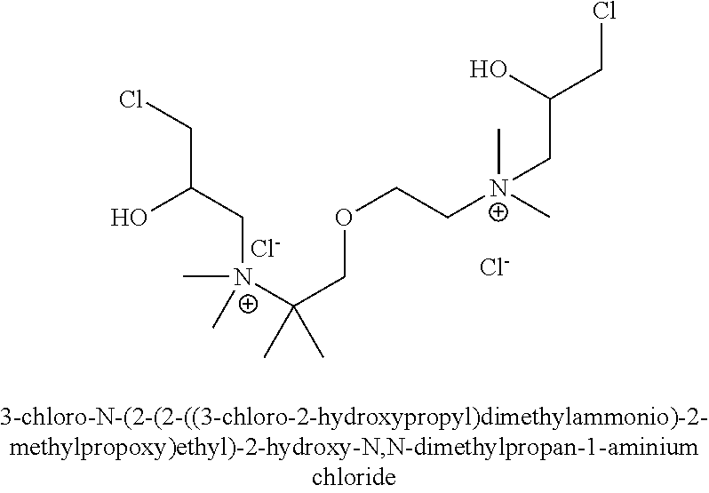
O(CC[N+](CC(CCl)O)(C)C)CC([N+](CC(CCl)O)(C)C)(C)C.[Cl-].[Cl-]
